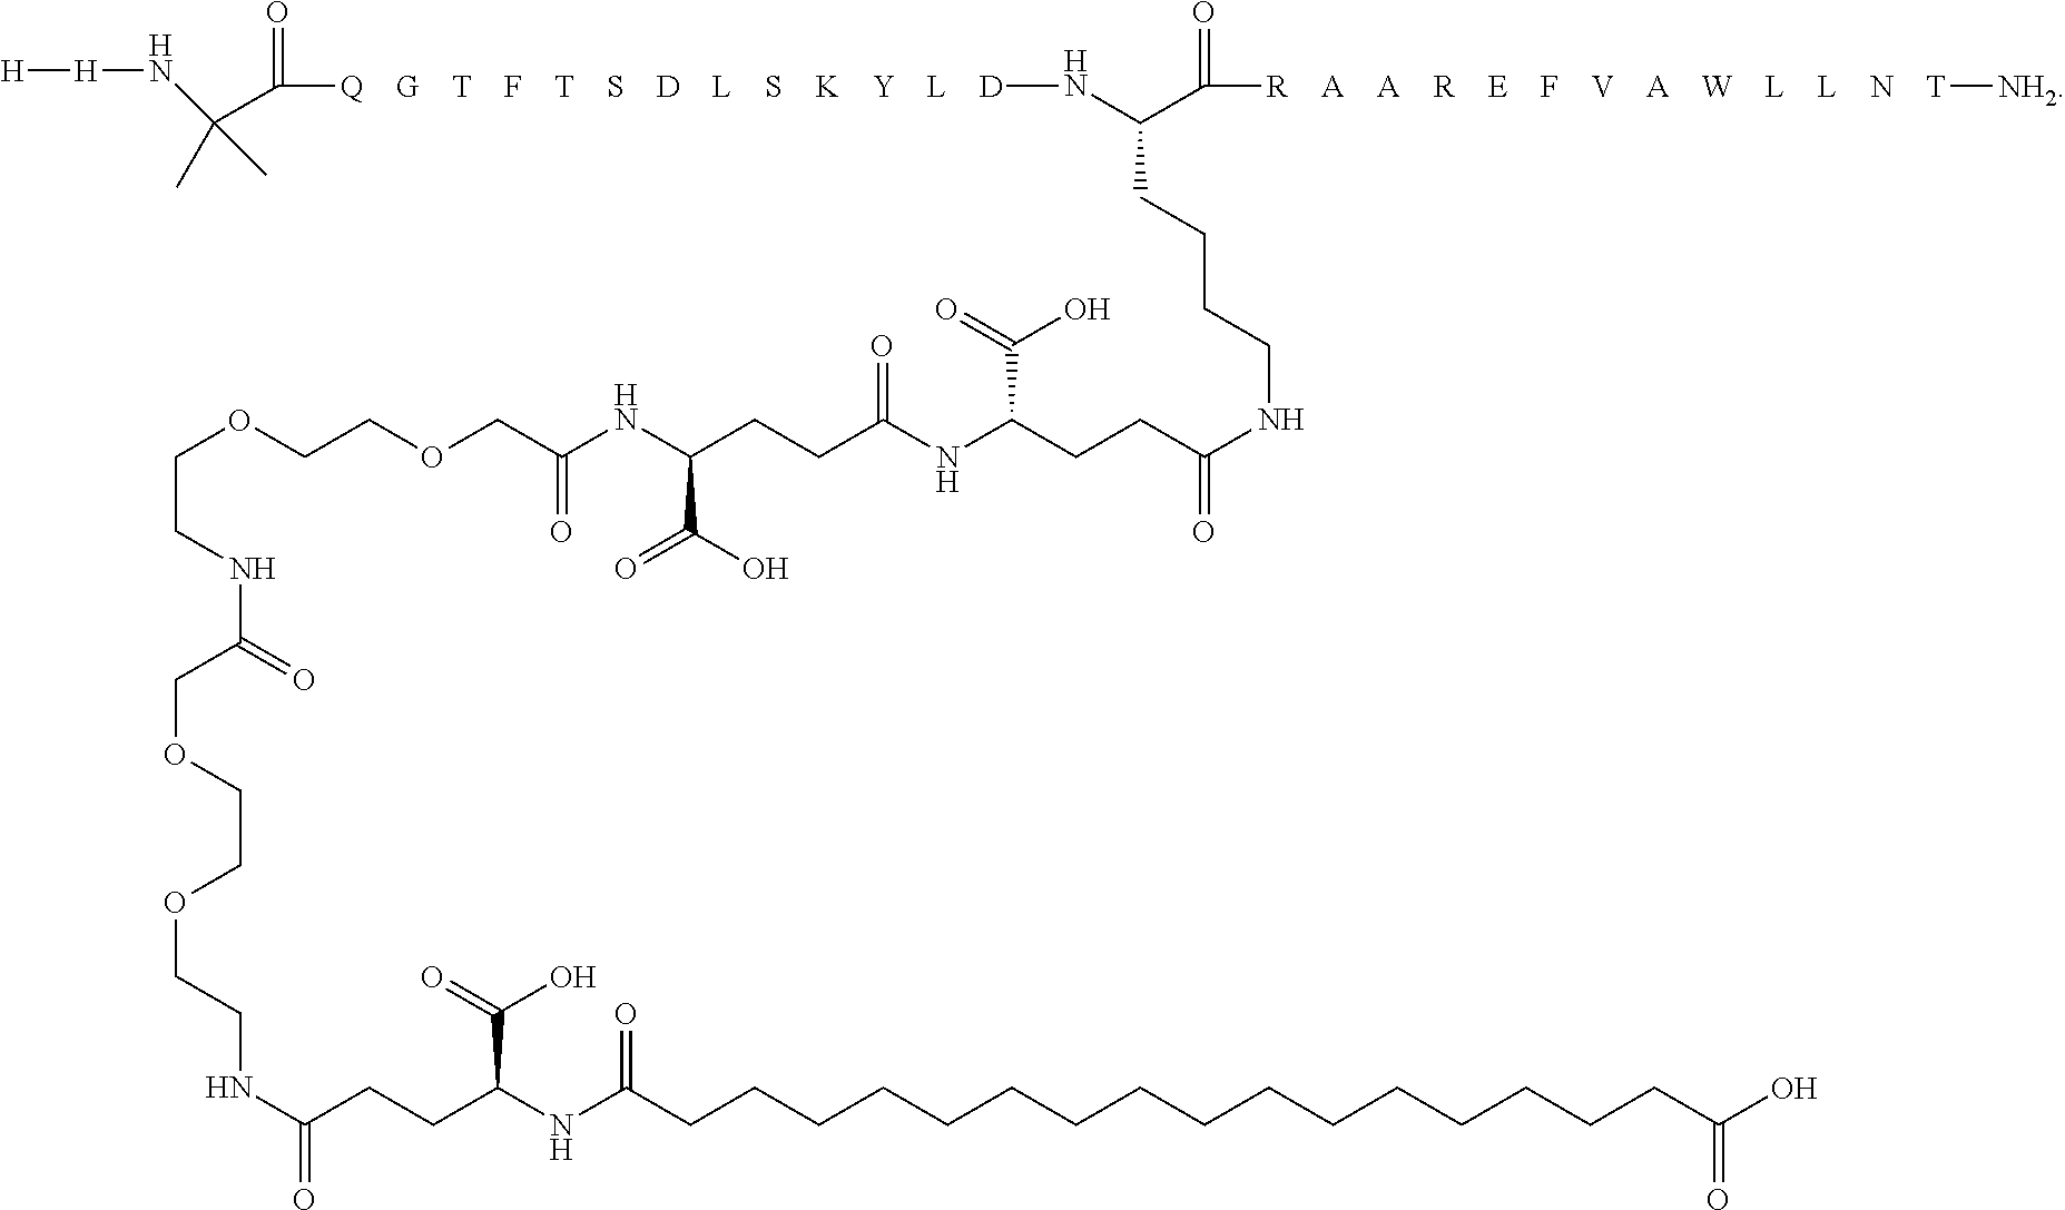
[H][H]NC(C(=O)[Q    G    T    F    T    S    D    L    S    K    Y    L    D]NC(C([R    A    A    R    E    F    V    A    W    L    L    N    T][NH2])=O)CCCCNC(=O)CCC(NC(CCC(NC(COCCOCCNC(COCCOCCNC(CCC(NC(CCCCCCCCCCCCCCCCC(O)=O)=O)C(=O)O)=O)=O)=O)C(O)=O)=O)C(=O)O)(C)C
